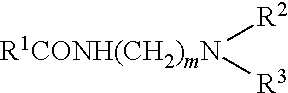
[R1CONH(CH2)mN]([R2])[R3]
